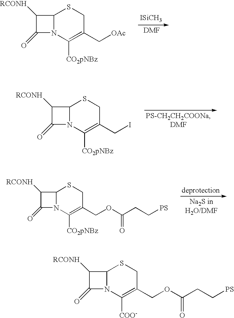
C12N(C([CO2pNBz])=C(C[OAc])CS1)C(=O)C2[RCONH].[ISiCH3].C12N(C([CO2pNBz])=C(CI)CS1)C(=O)C2[RCONH].C12N(C([CO2pNBz])=C(COC(CC[PS])=O)CS1)C(=O)C2[RCONH].C12N(C([COO-])=C(COC(CC[PS])=O)CS1)C(=O)C2[RCONH]
